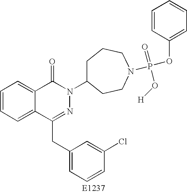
C1=CC=C2C(=C1)C(=O)N(C1CCCN(P(OC3=CC=CC=C3)(=O)O[H])CC1)N=C2CC1=CC=CC(Cl)=C1
